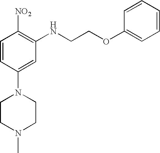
C1=CC(N2CCN(C)CC2)=CC(NCCOC2=CC=CC=C2)=C1[NO2]
